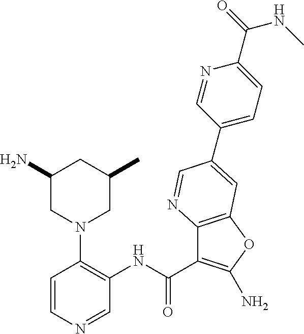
C1(N)CN(C2=C(NC(=O)C3=C(N)OC4=C3N=CC(C3=CC=C(C(=O)NC)N=C3)=C4)C=NC=C2)CC(C)C1
